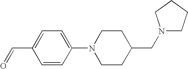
C1=CC(N2CCC(CN3CCCC3)CC2)=CC=C1C=O
